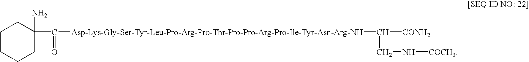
C1CCCC(N)(C(=O)[Asp-Lys-Gly-Ser-Tyr-Leu-Pro-Arg-Pro-Thr-Pro-Pro-Arg-Pro-Ile-Tyr-Asn-Arg-NH]C([CONH2])CN[COCH3])C1
